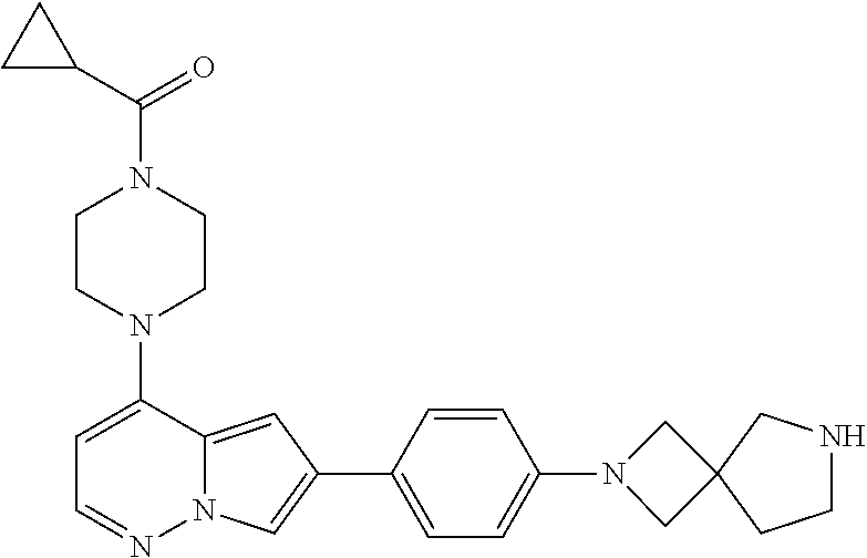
N1(C2=CC=NN3C2=CC(C2=CC=C(N4CC5(C4)CCNC5)C=C2)=C3)CCN(C(C2CC2)=O)CC1
